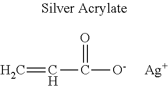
C=CC(=O)[O-].[Ag]
